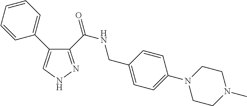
C1(C(NCC2=CC=C(N3CCN(C)CC3)C=C2)=O)=NNC=C1C1=CC=CC=C1
